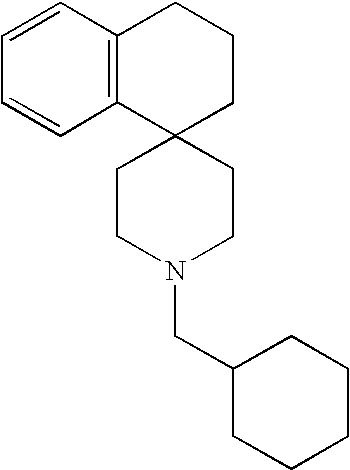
C1=CC2=C(C=C1)C1(CCC2)CCN(CC2CCCCC2)CC1
